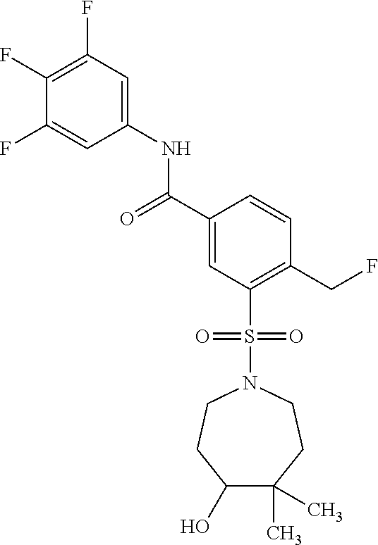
C1(F)=C(F)C=C(NC(C2=CC(S(=O)(=O)N3CCC(O)C(C)(C)CC3)=C(CF)C=C2)=O)C=C1F
